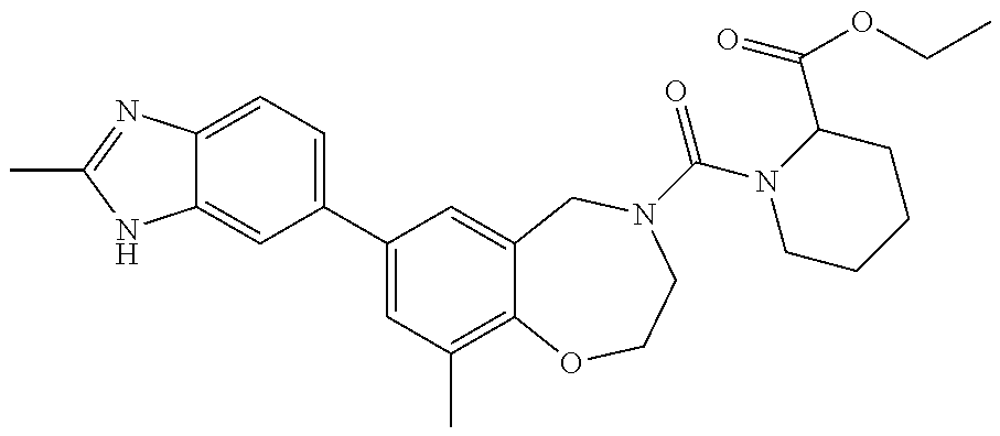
C12=CC(C3=CC(C)=C4C(=C3)CN(C(=O)N3CCCCC3C(=O)OCC)CCO4)=CC=C1N=C(C)N2
